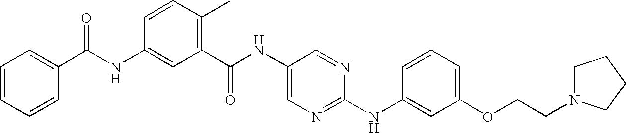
N(C1=CC(C(NC2=CN=C(NC3=CC(OCCN4CCCC4)=CC=C3)N=C2)=O)=C(C)C=C1)C(C1=CC=CC=C1)=O
